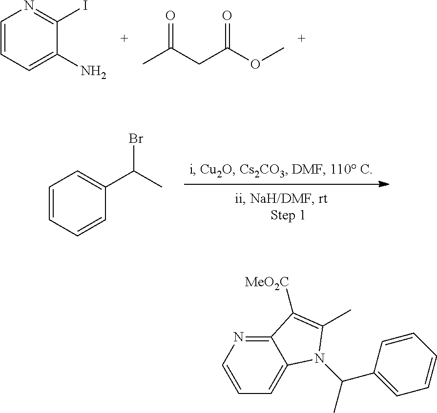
C1=CC=C(N)C(I)=N1.CC(CC(OC)=O)=O.C1=CC=CC(C(Br)C)=C1.C12=NC=CC=C1N(C(C)C1=CC=CC=C1)C(C)=C2[MeO2C]
